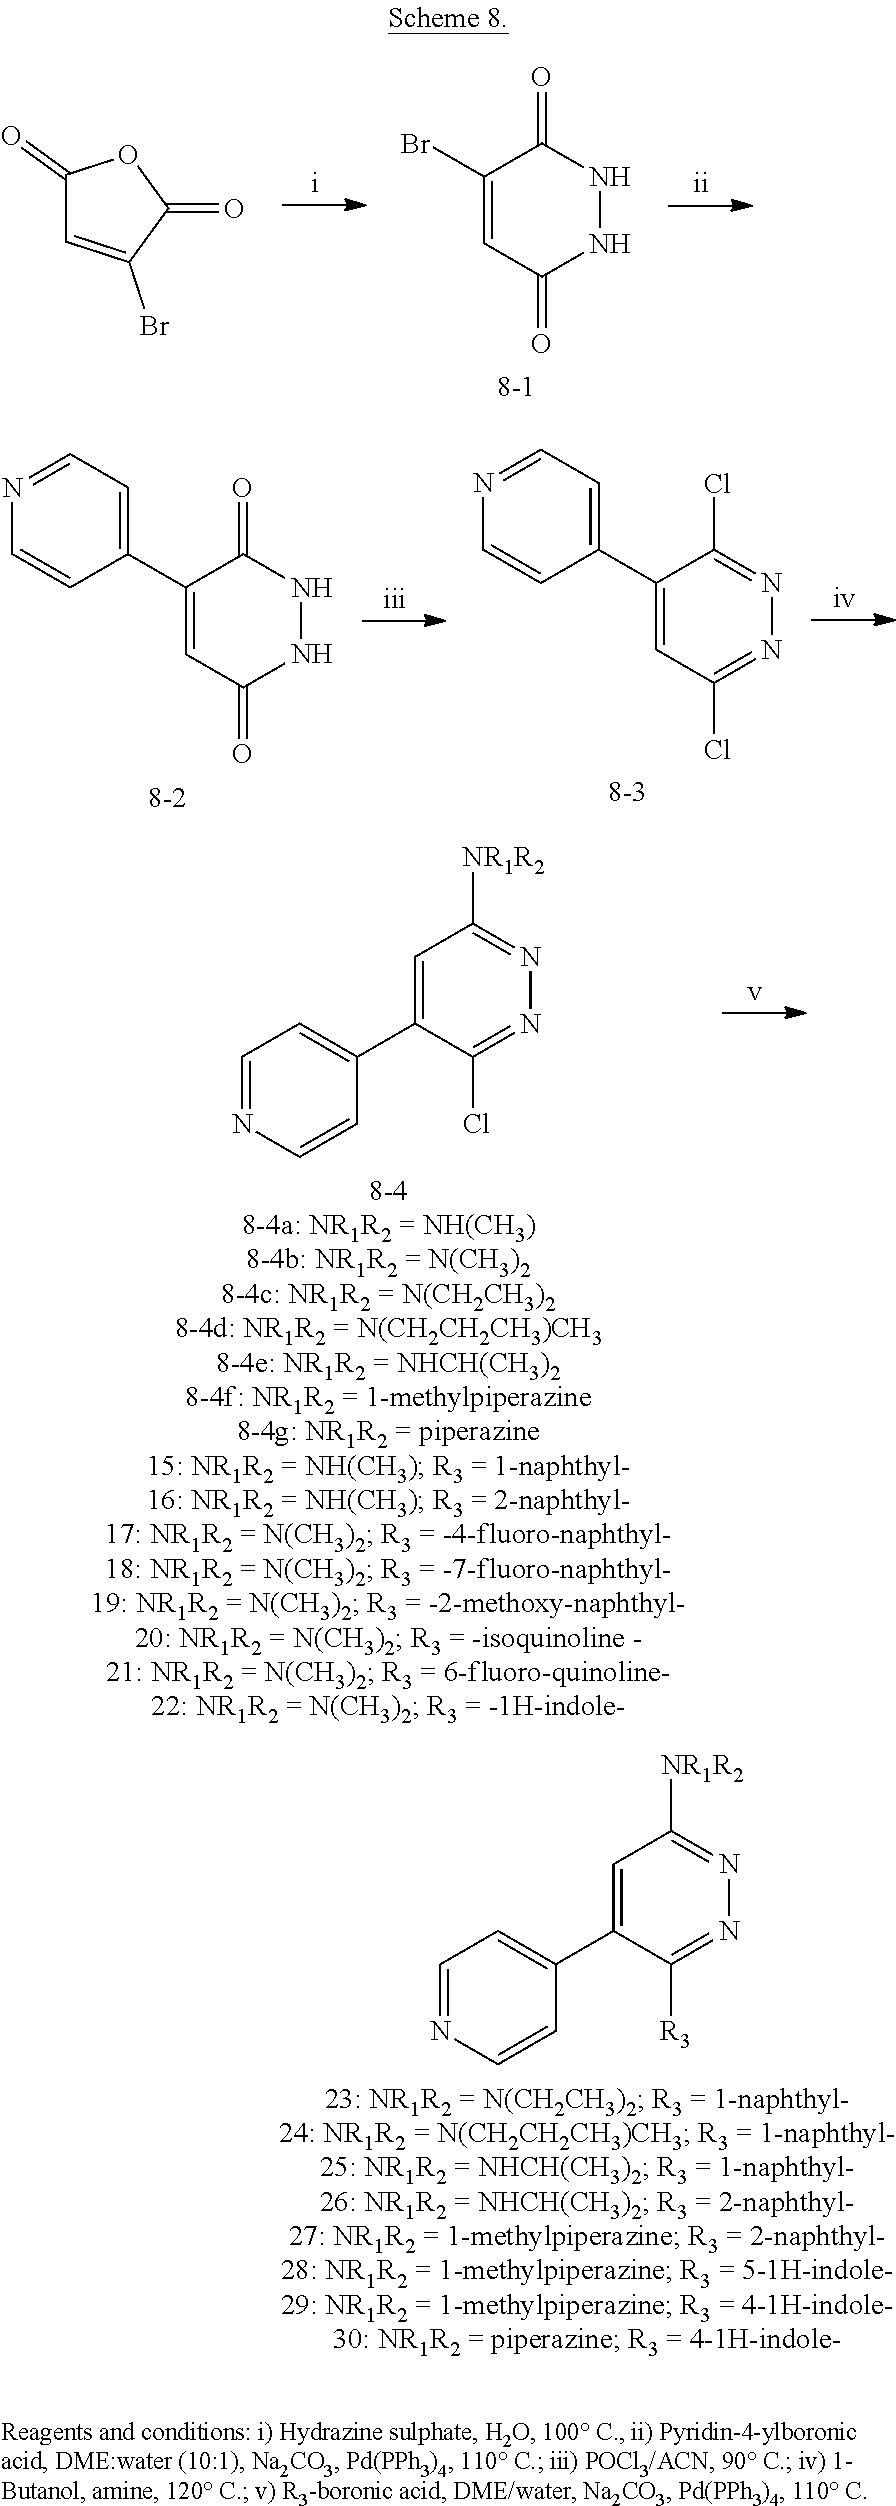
N1=C(Cl)C(C2=CC=NC=C2)=CC(Cl)=N1.N1NC(=O)C=C(C2=CC=NC=C2)C1=O.N1=C([NR1R2])C=C(C2=CC=NC=C2)C([R3])=N1.N1NC(=O)C=C(Br)C1=O.C1=C(Br)C(=O)OC1=O.N1=C([NR1R2])C=C(C2=CC=NC=C2)C(Cl)=N1
